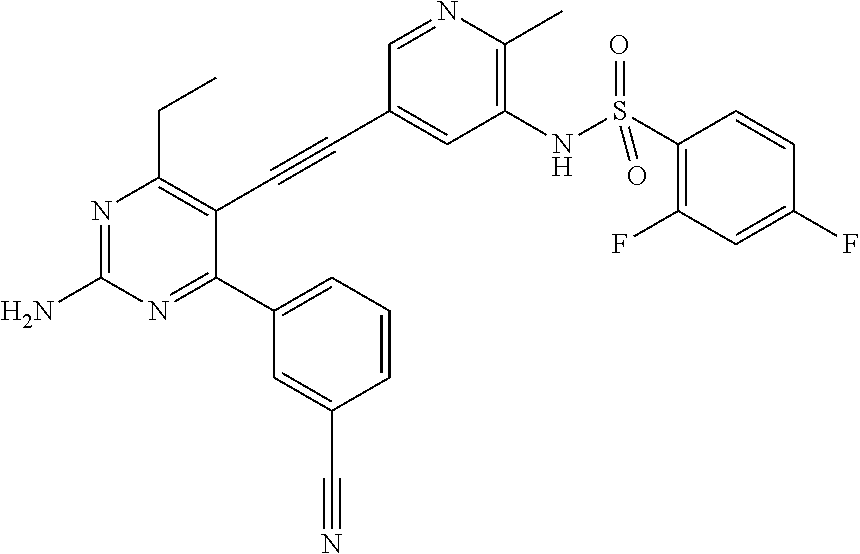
N1=C(N)N=C(C2=CC=CC(C#N)=C2)C(C#CC2=CC(NS(C3=C(F)C=C(F)C=C3)(=O)=O)=C(C)N=C2)=C1CC
